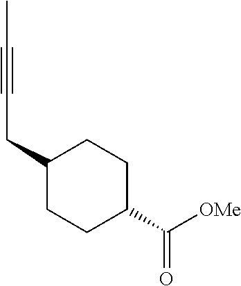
CC#CCC1CCC(C(=O)[OMe])CC1
